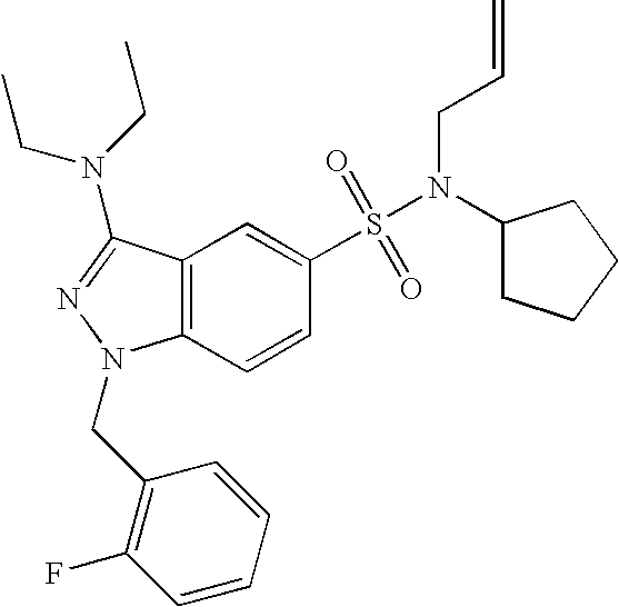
C1(S(=O)(=O)N(C2CCCC2)CC=C)=CC2=C(C=C1)N(CC1=C(F)C=CC=C1)N=C2N(CC)CC
